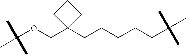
C(OCC1(CCCCCC(C)(C)C)CCC1)(C)(C)C
